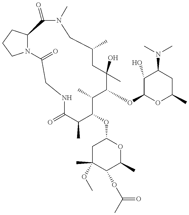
N12C(CCC1)C(=O)N(C)CC(C)CC(O)(C)C(OC1OC(C)CC(N(C)C)C1O)C(C)C(OC1CC(C)(OC)C(OC(=O)C)C(C)O1)C(C)C(=O)NCC2=O
